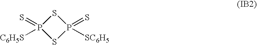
S1P(=S)([C6H5S])SP1(=S)[SC6H5]
